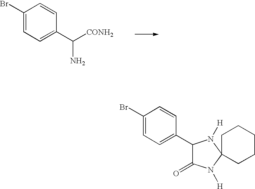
C1(Br)=CC=C(C(N)[CONH2])C=C1.C1(Br)=CC=C(C2C(=O)N([H])C3(N2[H])CCCCC3)C=C1
